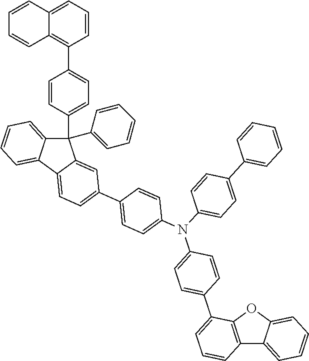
C12=C(OC3=CC=CC=C13)C(C1=CC=C(N(C3=CC=C(C4=CC=CC=C4)C=C3)C3=CC=C(C4=CC=C5C6=CC=CC=C6C(C6=CC=C(C7=C8C(=CC=C7)C=CC=C8)C=C6)(C6=CC=CC=C6)C5=C4)C=C3)C=C1)=CC=C2
